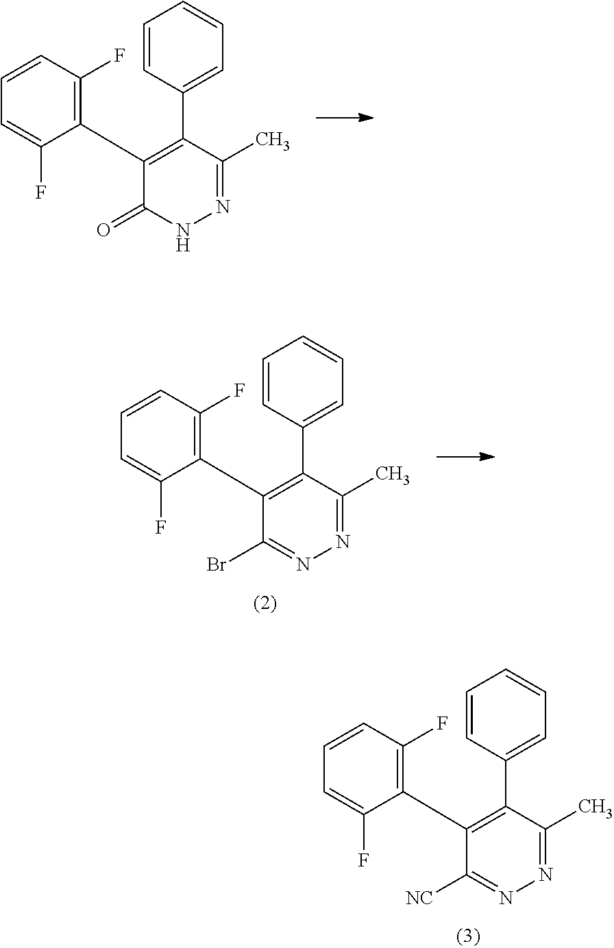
C1=CC(C2=C(C3=C(F)C=CC=C3F)C(=O)NN=C2C)=CC=C1.C1=CC(C2=C(C3=C(F)C=CC=C3F)C(Br)=NN=C2C)=CC=C1.C1=CC(C2=C(C3=C(F)C=CC=C3F)C([NC])=NN=C2C)=CC=C1
